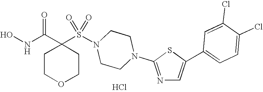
Cl.C1(S(N2CCN(C3=NC=C(C4=CC=C(Cl)C(Cl)=C4)S3)CC2)(=O)=O)(C(NO)=O)CCOCC1
